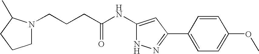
C(CCC(NC1=CC(C2=CC=C(OC)C=C2)=NN1)=O)N1CCCC1C
